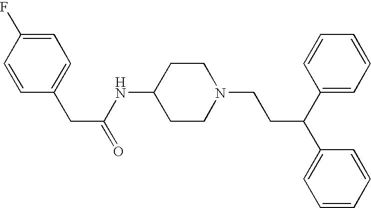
C1=CC(CC(=O)NC2CCN(CCC(C3=CC=CC=C3)C3=CC=CC=C3)CC2)=CC=C1F
